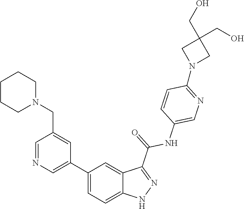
C1(C2=CN=CC(CN3CCCCC3)=C2)=CC=C2C(=C1)C(C(=O)NC1=CN=C(N3CC(CO)(CO)C3)C=C1)=NN2
